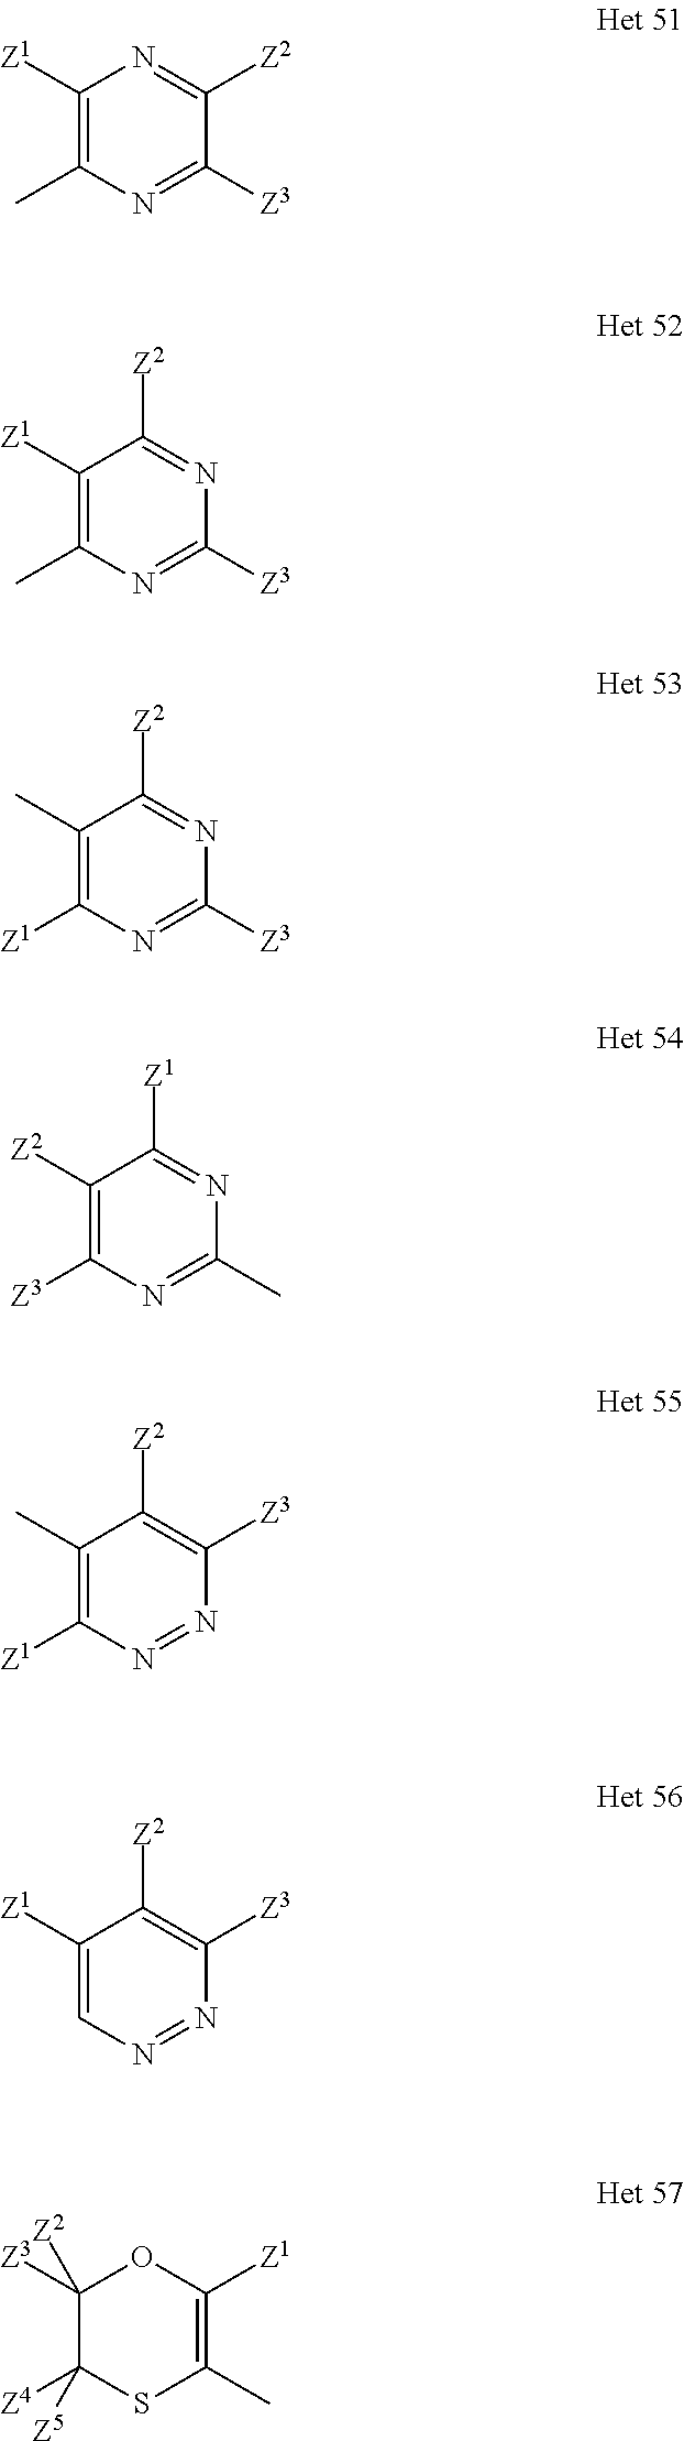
C1([Z1])=C(C)N=C([Z3])C([Z2])=N1.C1([Z1])=C(C)N=C([Z3])N=C1[Z2].C1(C)=C([Z1])N=C([Z3])N=C1[Z2].C1([Z2])=C([Z3])N=C(C)N=C1[Z1].C1(C)=C([Z1])N=NC([Z3])=C1[Z2].C1([Z1])=CN=NC([Z3])=C1[Z2].C1([Z3])([Z2])C([Z4])([Z5])SC(C)=C([Z1])O1
